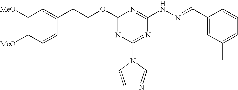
C1(OCCC2=CC([MeO])=C([MeO])C=C2)=NC(N2C=CN=C2)=NC(NN=CC2=CC(C)=CC=C2)=N1
